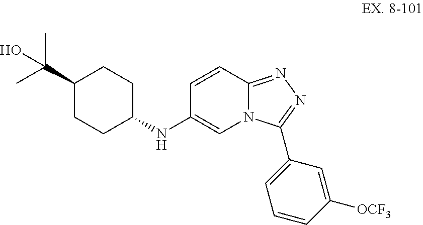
C1(C(C)(C)O)CCC(NC2=CN3C(=NN=C3C3=CC=CC([OCF3])=C3)C=C2)CC1
